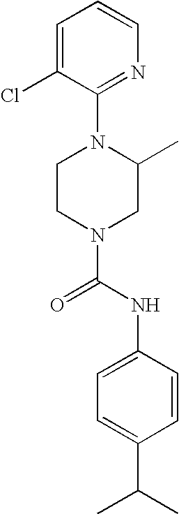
N1(C(NC2=CC=C(C(C)C)C=C2)=O)CC(C)N(C2=NC=CC=C2Cl)CC1
